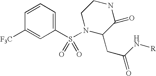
C1=CC=C(S(N2C(CC(=O)N[R])C(=O)NCC2)(=O)=O)C=C1[F3C]
